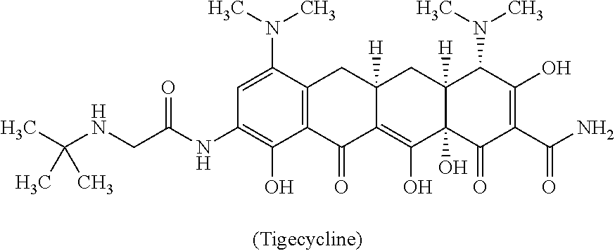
C1=C(N(C)C)C2=C(C(O)=C1NC(CNC(C)(C)C)=O)C(=O)C1=C(O)C3(O)C([H])(CC1([H])C2)C(N(C)C)C(O)=C(C(N)=O)C3=O
